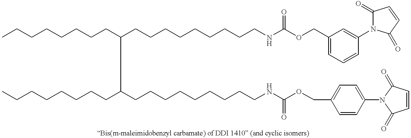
CCCCCCCCC(CCCCCCCCCNC(OCC1=CC=CC(N2C(=O)C=CC2=O)=C1)=O)C(CCCCCCCC)CCCCCCCCCNC(OCC1=CC=C(N2C(=O)C=CC2=O)C=C1)=O
